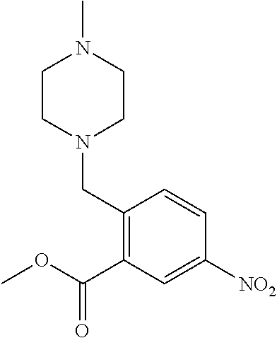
C1(CN2CCN(C)CC2)=C(C(OC)=O)C=C([NO2])C=C1
